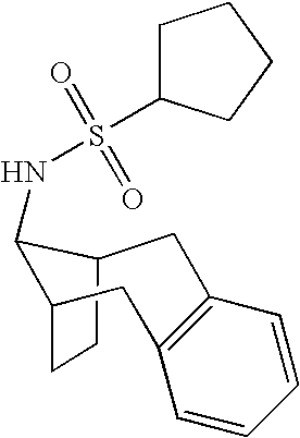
C12CCC(CC3=C(C=CC=C3)C1)C2NS(=O)(=O)C1CCCC1
